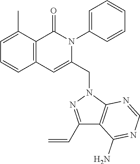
C1=C(C)C2=C(C=C1)C=C(CN1N=C(C=C)C3=C1N=CN=C3N)N(C1=CC=CC=C1)C2=O
